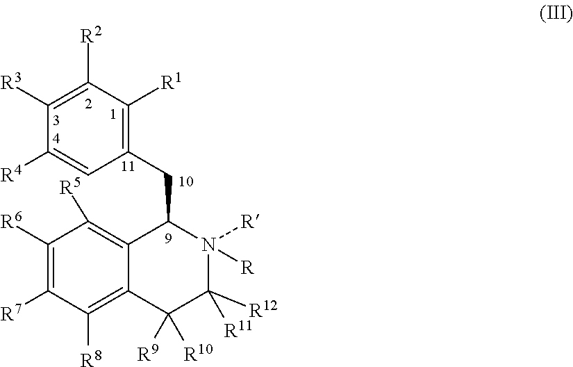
C1([R2])=C([R3])C([R4])=CC(CC2C3=C([R5])C([R6])=C([R7])C([R8])=C3C([R9])([R10])C([R11])([R12])N2([R])[R])=C1[R1]
